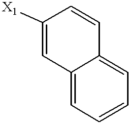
C1=CC2=CC=CC=C2C=C1[X1]
